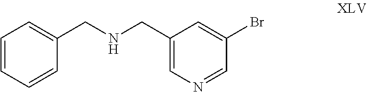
C1(Br)=CC(CNCC2=CC=CC=C2)=CN=C1
